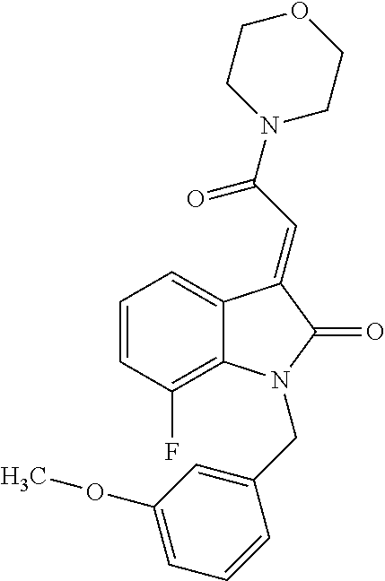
C1=C2C(=C(F)C=C1)N(CC1=CC(OC)=CC=C1)C(=O)C2=CC(=O)N1CCOCC1
